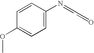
C1=C(N=CC=O)C=CC(OC)=C1
